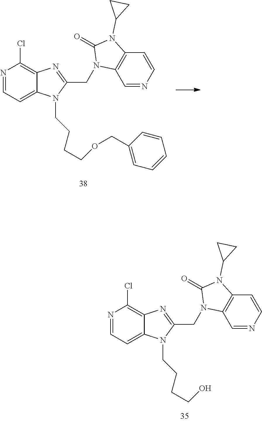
N1=CC=C2C(=C1Cl)N=C(CN1C3=C(C=CN=C3)N(C3CC3)C1=O)N2CCCCOCC1=CC=CC=C1.N1=CC=C2C(=C1Cl)N=C(CN1C3=C(C=CN=C3)N(C3CC3)C1=O)N2CCCCO
